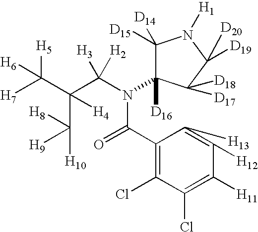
C1(C(=O)N(C(C(C([H10])([H8])[H9])(C([H5])([H7])[H6])[H4])([H3])[H2])C2([D16])C([D15])([D14])N([H1])C([D19])([D20])C2([D17])[D18])=C(Cl)C(Cl)=C([H11])C([H12])=C1[H13]
